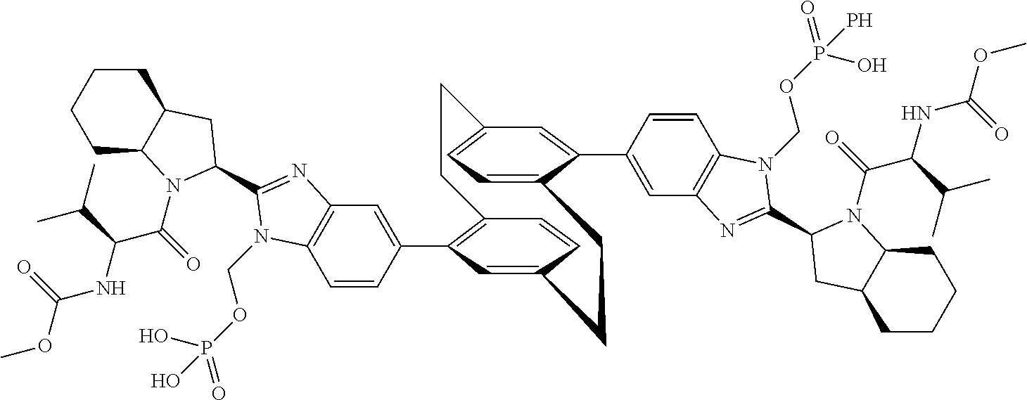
C1=CC(C2=C3C=CC(=C2)CCC2=CC=C(C=C2C2=CC4=C(C=C2)N(COP(=O)(O)P)C(C2N(C(C(NC(OC)=O)C(C)C)=O)C5CCCCC5C2)=N4)CC3)=CC2=C1N(COP(=O)(O)O)C(C1CC3CCCCC3N1C(=O)C(NC(OC)=O)C(C)C)=N2
